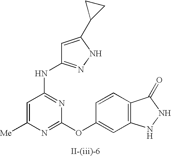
C1=C([Me])N=C(OC2=CC3=C(C=C2)C(=O)NN3)N=C1NC1=NNC(C2CC2)=C1
